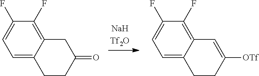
C1=C2C(=C(F)C(F)=C1)CC(=O)CC2.C1=C2C(=C(F)C(F)=C1)C=C([OTf])CC2
